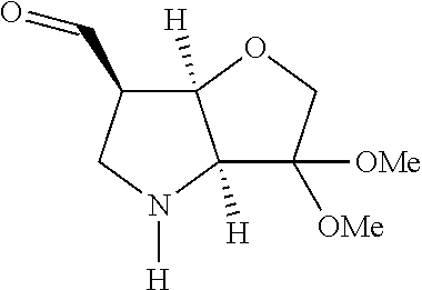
C12([H])C([OMe])([OMe])COC1([H])C(C=O)CN2[H]
